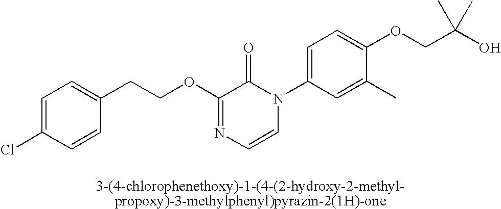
C1(CCOC2=NC=CN(C3=CC=C(OCC(O)(C)C)C(C)=C3)C2=O)=CC=C(Cl)C=C1
